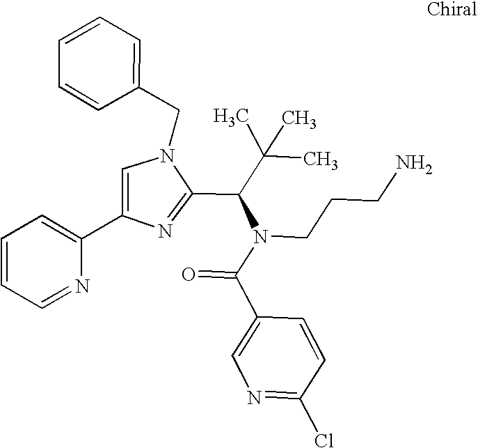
N1(CC2=CC=CC=C2)C=C(C2=CC=CC=N2)N=C1C(C(C)(C)C)N(C(C1=CN=C(Cl)C=C1)=O)CCCN
